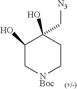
C1(O)C[NBoc]CCC1(O)C[N3]
